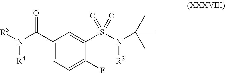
[R3]N(C(C1=CC=C(F)C(S(N(C(C)(C)C)[R2])(=O)=O)=C1)=O)[R4]
